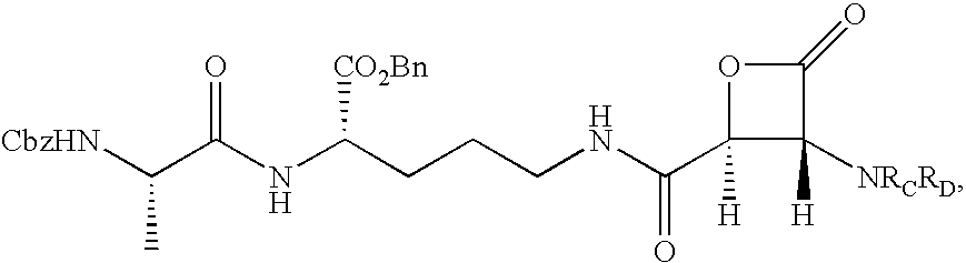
N(C(C1([H])C([NRCRD])([H])C(=O)O1)=O)CCCC(NC(C([CbzHN])C)=O)[CO2Bn]
